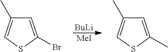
[MeI].[BuLi].C1(C)=CSC(Br)=C1.C1(C)=CSC(C)=C1
